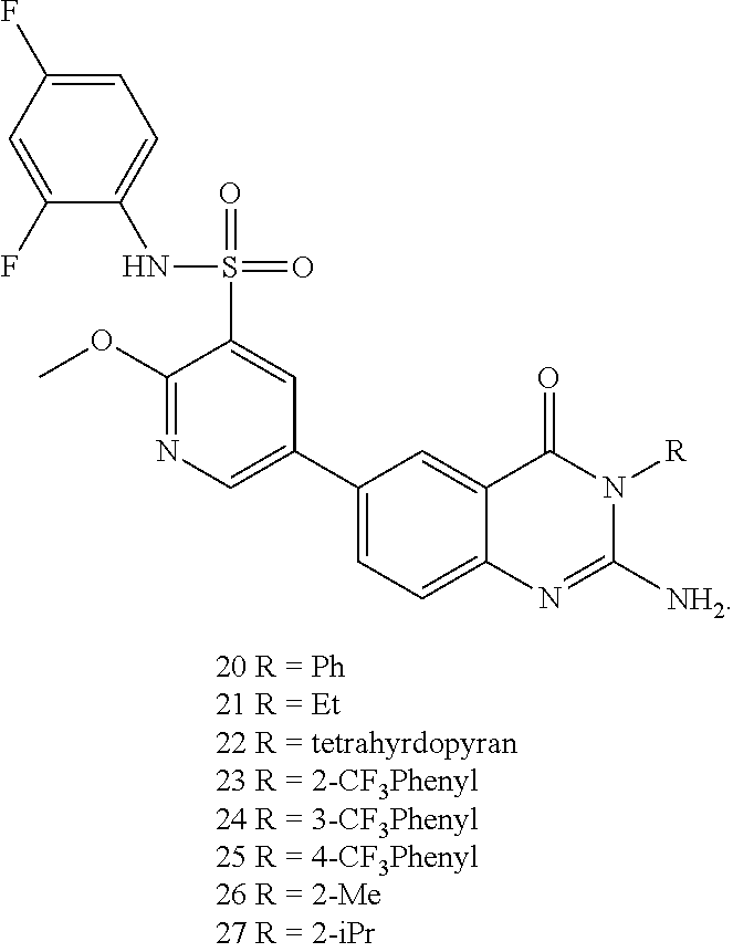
C1(OC)=NC=C(C2=CC=C3C(=C2)C(=O)N([R])C([NH2])=N3)C=C1S(=O)(=O)NC1=CC=C(F)C=C1F
